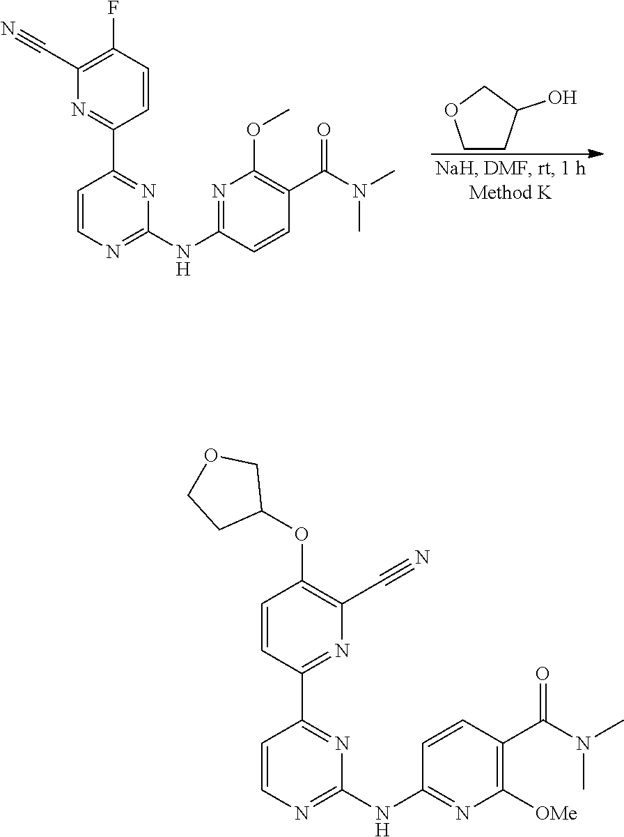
FC1=C(C#N)N=C(C2=NC(NC3=NC(OC)=C(C(N(C)C)=O)C=C3)=NC=C2)C=C1.C1CC(O)CO1.C1(OC2COCC2)=C(C#N)N=C(C2=NC(NC3=NC([OMe])=C(C(N(C)C)=O)C=C3)=NC=C2)C=C1
